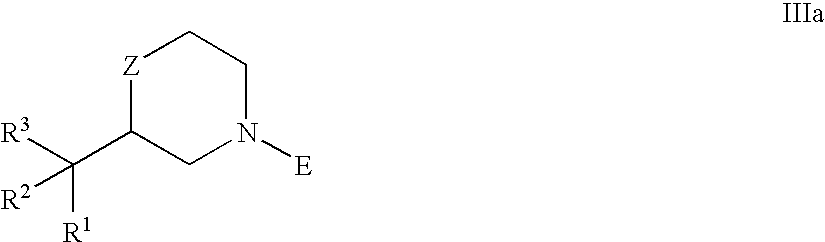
[Z]1C(C([R3])([R1])[R2])CN([E])CC1
